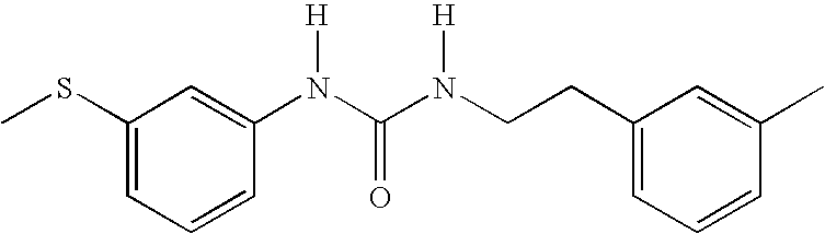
C1(SC)=CC=CC(N(C(N(CCC2=CC=CC(C)=C2)[H])=O)[H])=C1
